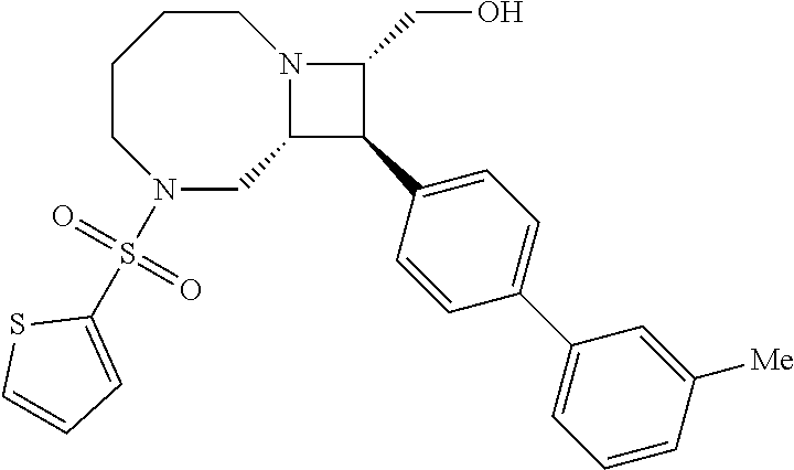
C1CCCN(S(C2=CC=CS2)(=O)=O)CC2N1C(CO)C2C1=CC=C(C2=CC=CC([Me])=C2)C=C1
